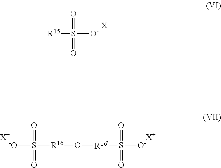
[R15]S(=O)([O-])=O.[X+].[-O]S(=O)([R16]O[R16]S(=O)([O-])=O)=O.[X+].[X+]
